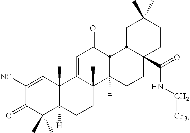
C1([NC])=CC2(C)C([H])(C(C)(C)C1=O)CCC1(C)C2=CC(=O)C2C1(C)CCC1(C(=O)NC[CF3])CCC(C)(C)CC12
